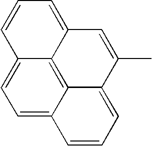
C1=C2C3=C4C(=C1)C=CC=C4C=C(C)C3=CC=C2
